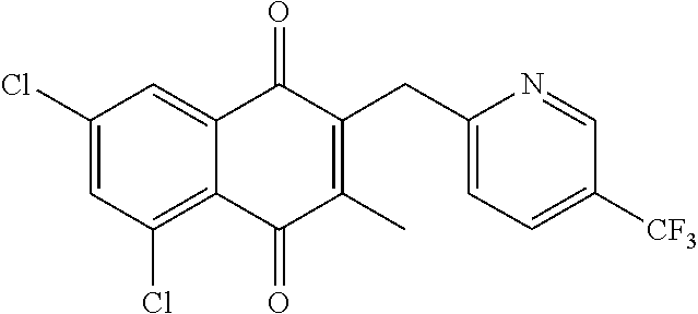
C1=C(Cl)C=C2C(=O)C(CC3=CC=C([CF3])C=N3)=C(C)C(=O)C2=C1Cl
